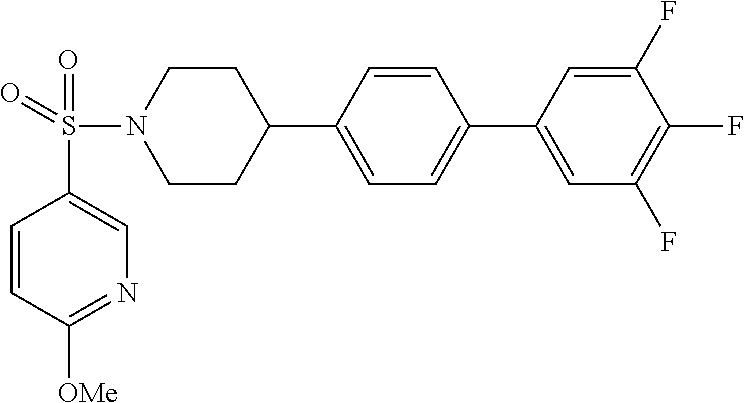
C1CN(S(=O)(=O)C2=CN=C([OMe])C=C2)CCC1C1=CC=C(C2=CC(F)=C(F)C(F)=C2)C=C1
